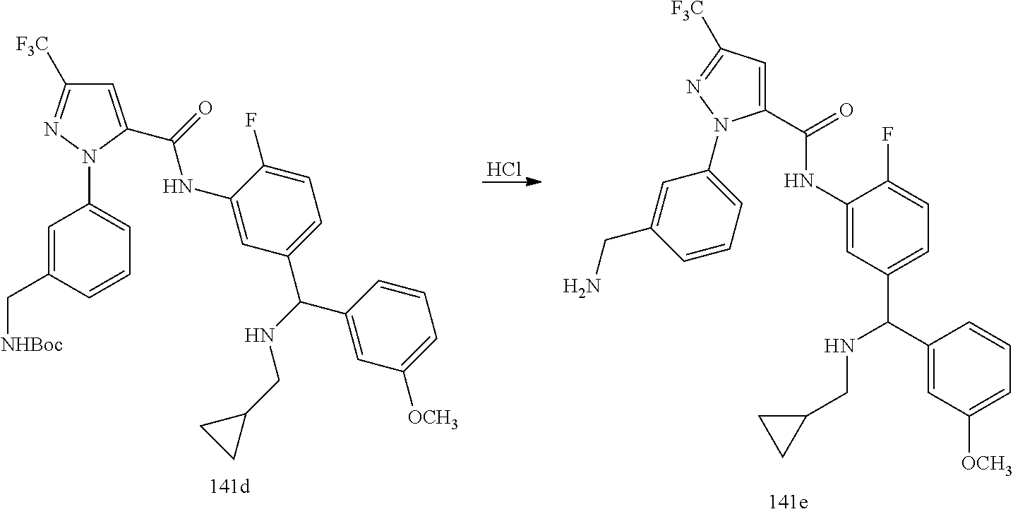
Cl.[F3C]C1=NN(C2=CC=CC(C[NHBoc])=C2)C(C(=O)NC2=CC(C(NCC3CC3)C3=CC([OCH3])=CC=C3)=CC=C2F)=C1.C1(C(NCC2CC2)C2=CC=C(F)C(NC(C3=CC([F3C])=NN3C3=CC=CC(CN)=C3)=O)=C2)=CC([OCH3])=CC=C1
